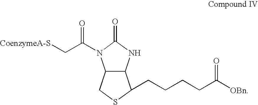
C12C(NC(=O)N1C(C[CoenzymeA-S])=O)C(CCCCC([OBn])=O)SC2
